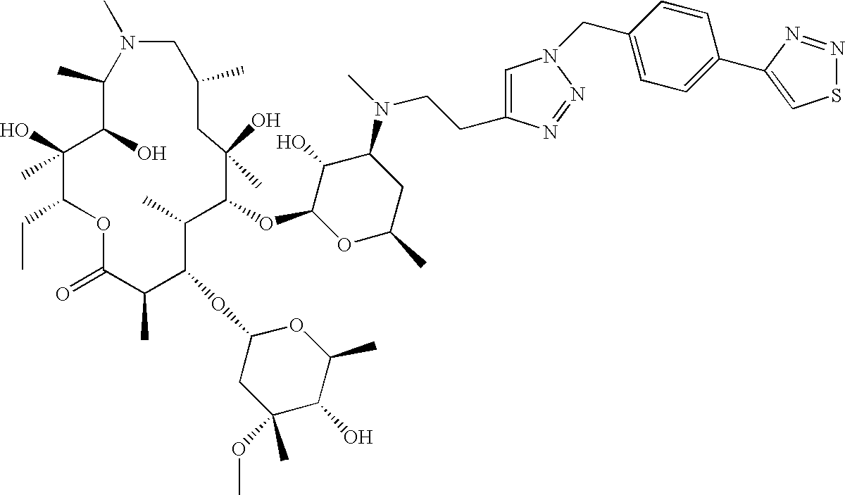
C1(C)C(O)C(O)(C)C(CC)OC(=O)C(C)C(OC2CC(C)(OC)C(O)C(C)O2)C(C)C(OC2OC(C)CC(N(C)CCC3=CN(CC4=CC=C(C5=CSN=N5)C=C4)N=N3)C2O)C(O)(C)CC(C)CN1C
